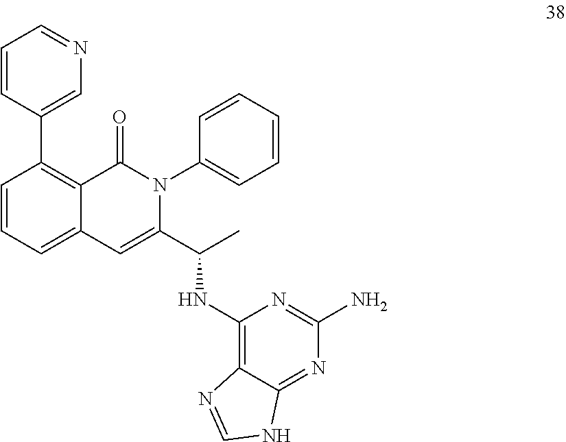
C1=C(C(C)NC2=C3C(=NC(N)=N2)NC=N3)N(C2=CC=CC=C2)C(=O)C2=C(C3=CN=CC=C3)C=CC=C12
